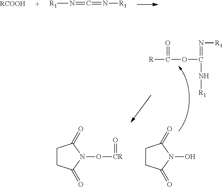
[RCOOH].[R1]N=C=N[R1].[R]C(OC(=N[R1])N[R1])=O.C1CC(=O)N(O[CR]=O)C1=O.C1CC(=O)N(O)C1=O
